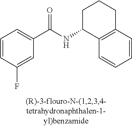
C1(C(NC2C3=C(CCC2)C=CC=C3)=O)=CC=CC(F)=C1
